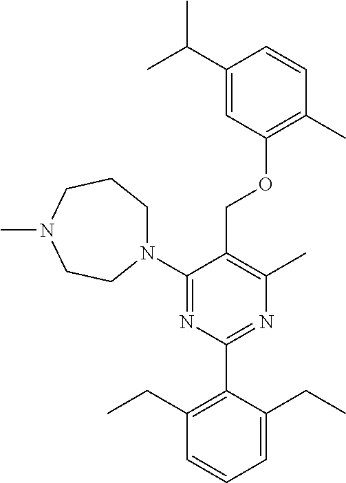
C1(N2CCCN(C)CC2)=NC(C2=C(CC)C=CC=C2CC)=NC(C)=C1COC1=C(C)C=CC(C(C)C)=C1
